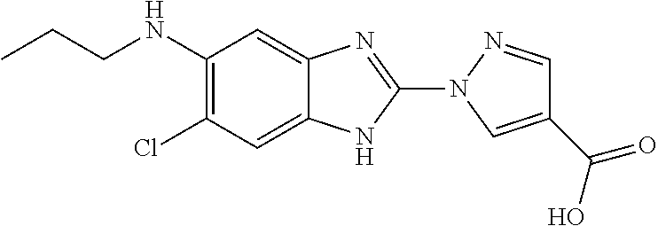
ClC1=C(NCCC)C=C2C(=C1)NC(N1N=CC(C(=O)O)=C1)=N2
